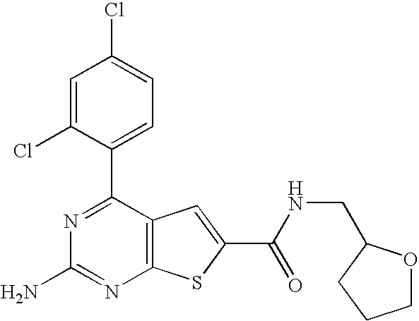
N1=C(C2=CC=C(Cl)C=C2Cl)C2=C(N=C1N)SC(C(NCC1OCCC1)=O)=C2
